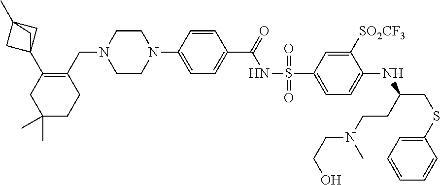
C1=CC(N2CCN(CC3=C(C45CC(C)(C4)C5)CC(C)(C)CC3)CC2)=CC=C1C(=O)NS(C1=CC=C(NC(CSC2=CC=CC=C2)CCN(CCO)C)C([SO2CF3])=C1)(=O)=O
